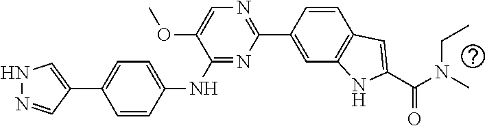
N1N=CC(C2=CC=C(NC3=NC(C4=CC5=C(C=C4)C=C(C(=O)N(CC)C)N5)=NC=C3OC)C=C2)=C1
